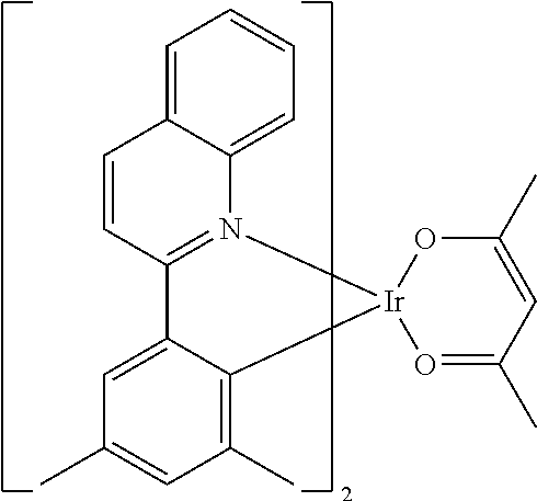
C1=CC2=N(C3=CC=CC=C13)[Ir]1(C3=C(C)C=C(C)C=C23)O=C(C)C=C(C)O1
